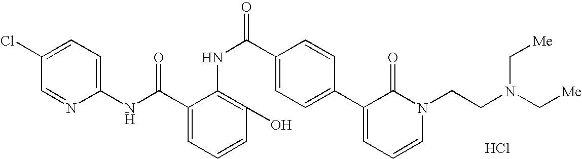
C1(NC(C2=CC=CC(O)=C2NC(C2=CC=C(C3=CC=CN(CCN(C[Me])C[Me])C3=O)C=C2)=O)=O)=CC=C(Cl)C=N1.Cl
